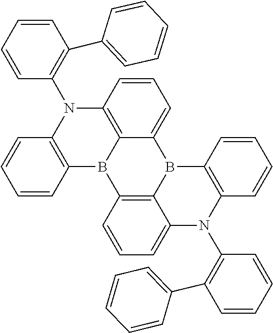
C1(C2=C(N3C4=C5C(=CC=C4)B4C6=C(C=CC=C6)N(C6=C(C7=CC=CC=C7)C=CC=C6)C6=CC=CC(=C46)B5C4=C3C=CC=C4)C=CC=C2)=CC=CC=C1
